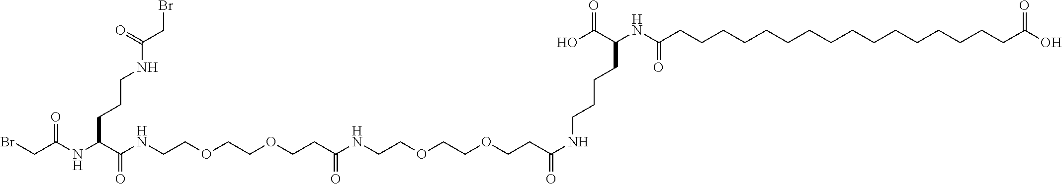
C(C(NC(C(NCCOCCOCCC(NCCOCCOCCC(NCCCCC(NC(CCCCCCCCCCCCCCCCC(O)=O)=O)C(O)=O)=O)=O)=O)CCCNC(CBr)=O)=O)Br
